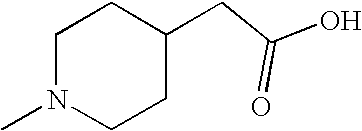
C1N(C)CCC(CC(O)=O)C1
